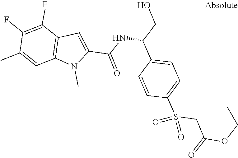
C12=C(C(F)=C(F)C(C)=C1)C=C(C(NC(C1=CC=C(S(CC(=O)OCC)(=O)=O)C=C1)CO)=O)N2C
